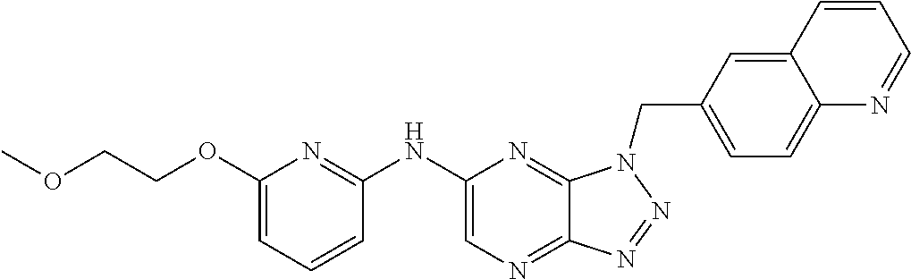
C1(NC2=NC(OCCOC)=CC=C2)=CN=C2C(=N1)N(CC1=CC=C3C(=C1)C=CC=N3)N=N2
